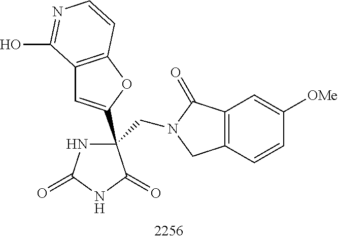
C1(CN2C(=O)C3=C(C2)C=CC([OMe])=C3)(C2=CC3=C(O2)C=CN=C3O)NC(=O)NC1=O
